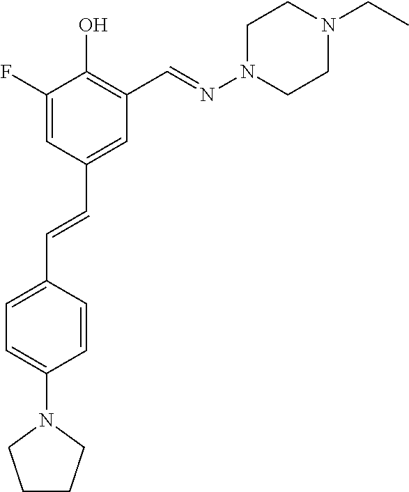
C1=C(F)C(O)=C(C=NN2CCN(CC)CC2)C=C1C=CC1=CC=C(N2CCCC2)C=C1
